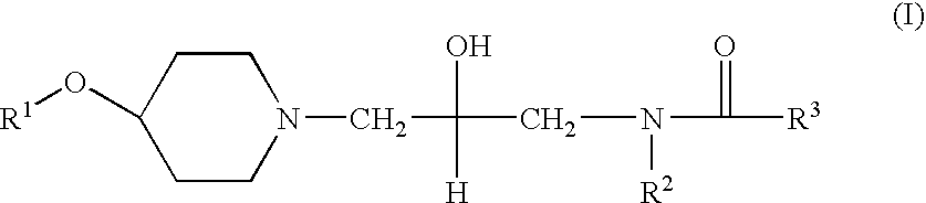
C1CN(CC(O)([H])CN(C(=O)[R3])[R2])CCC1O[R1]
